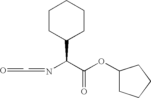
C1(C(C(OC2CCCC2)=O)N=CC=O)CCCCC1
